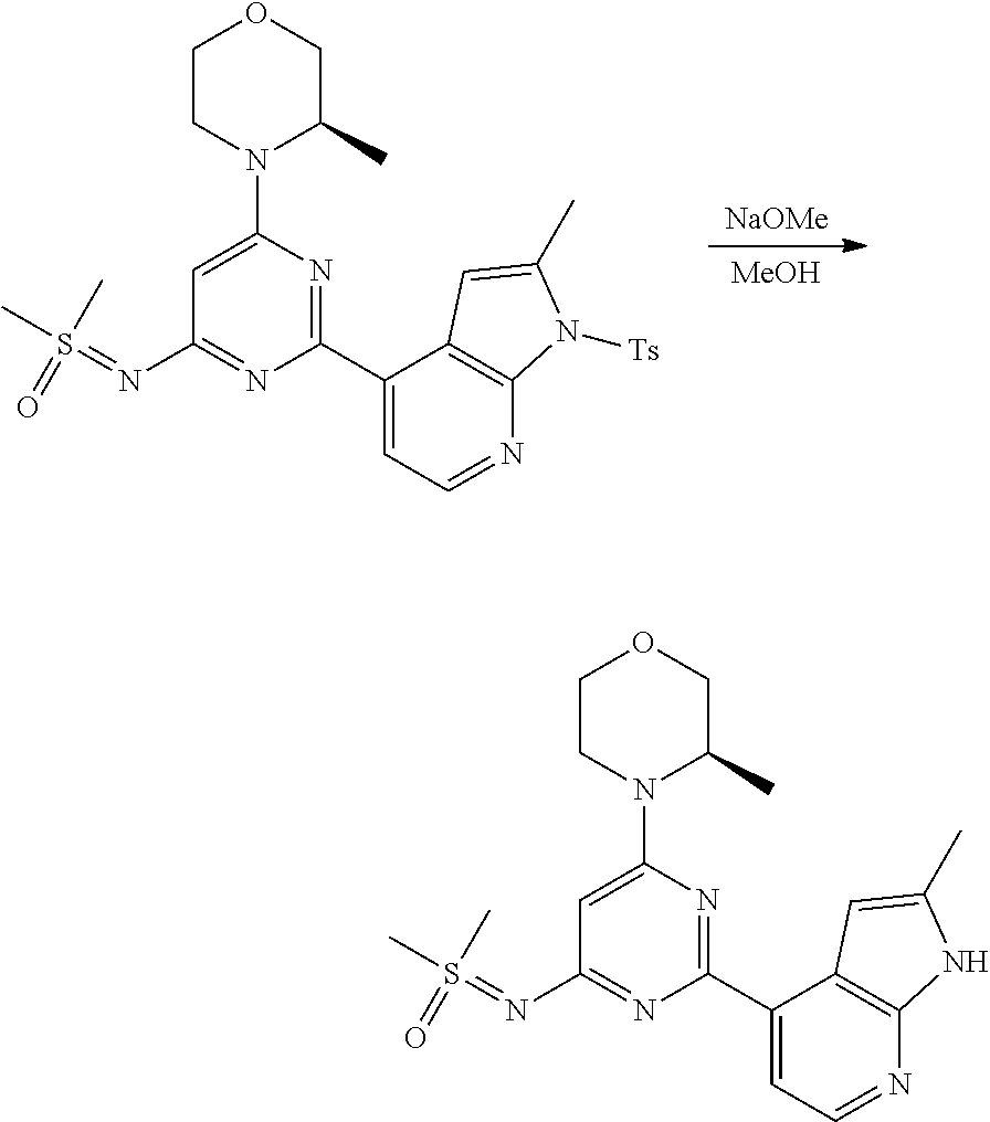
[NaOMe].[MeOH].C1=C(C2=NC(N3CCOCC3C)=CC(N=S(C)(=O)C)=N2)C2=C(N=C1)N([Ts])C(C)=C2.C1=C(C2=NC(N3CCOCC3C)=CC(N=S(C)(=O)C)=N2)C2=C(N=C1)NC(C)=C2
